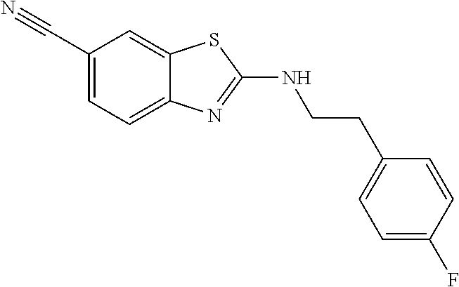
C(CNC1=NC2=CC=C(C#N)C=C2S1)C1=CC=C(F)C=C1
